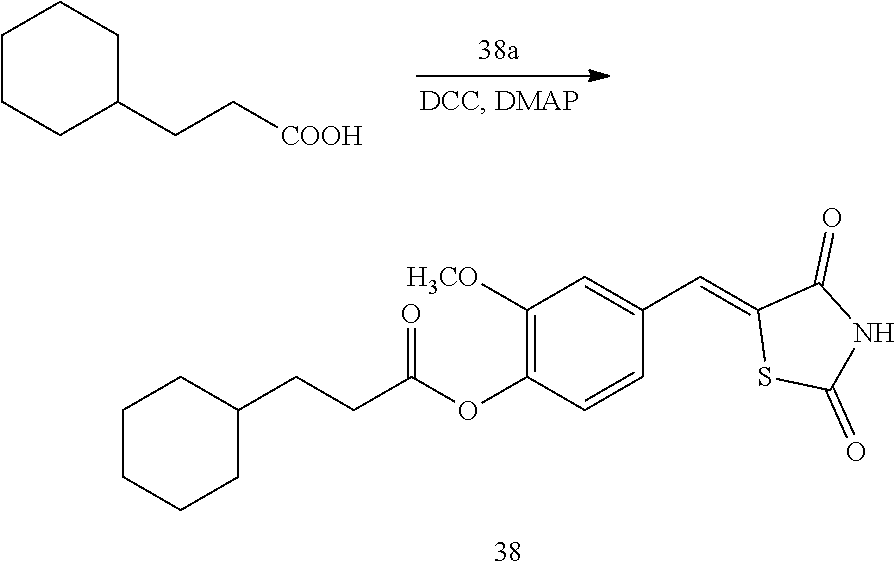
C1C(CC[COOH])CCCC1.C1(CCC(OC2=C([H3CO])C=C(C=C3SC(=O)NC3=O)C=C2)=O)CCCCC1
